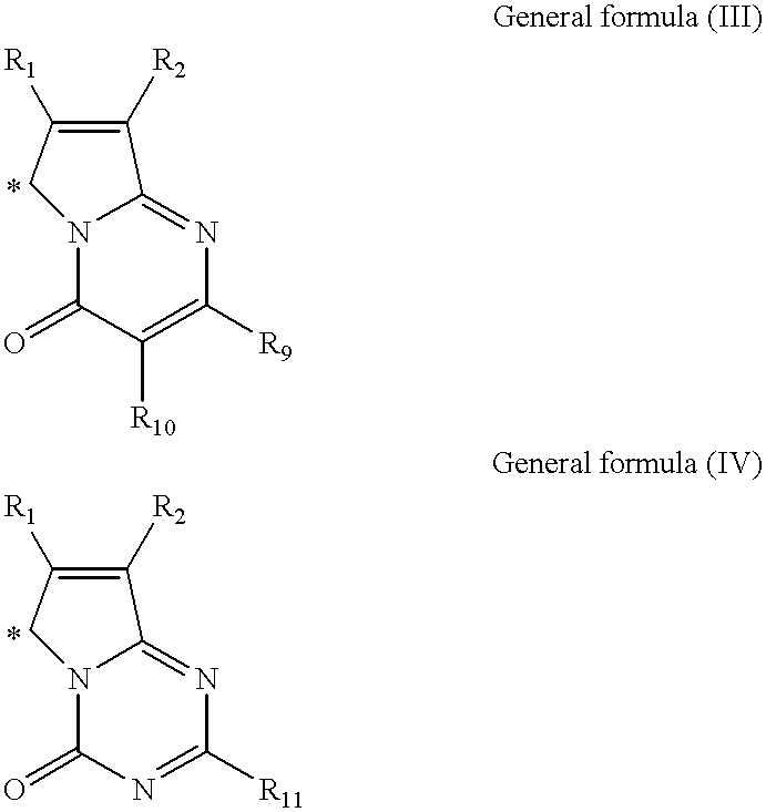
N12C(=O)C([R10])=C([R9])N=C1C([R2])=C([R1])C2.N12C(=O)N=C([R11])N=C1C([R2])=C([R1])C2
